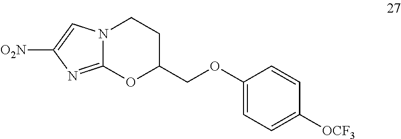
[O2N]C1=CN2C(=N1)OC(COC1=CC=C([OCF3])C=C1)CC2
